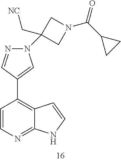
C1=CN=C2C(=C1C1=CN(C3(C[NC])CN(C(C4CC4)=O)C3)N=C1)C=CN2
